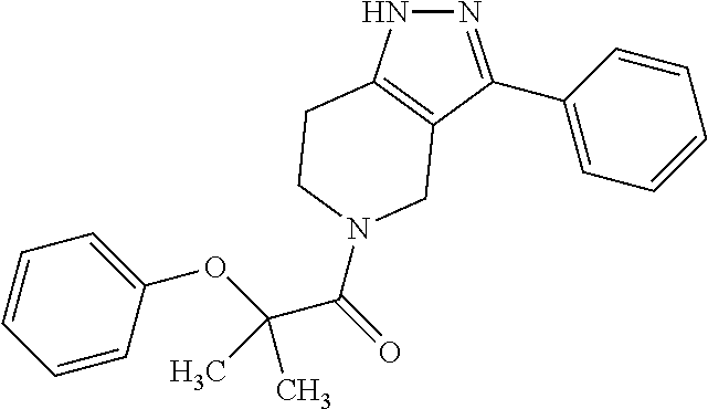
N1N=C(C2=CC=CC=C2)C2=C1CCN(C(=O)C(OC1=CC=CC=C1)(C)C)C2
